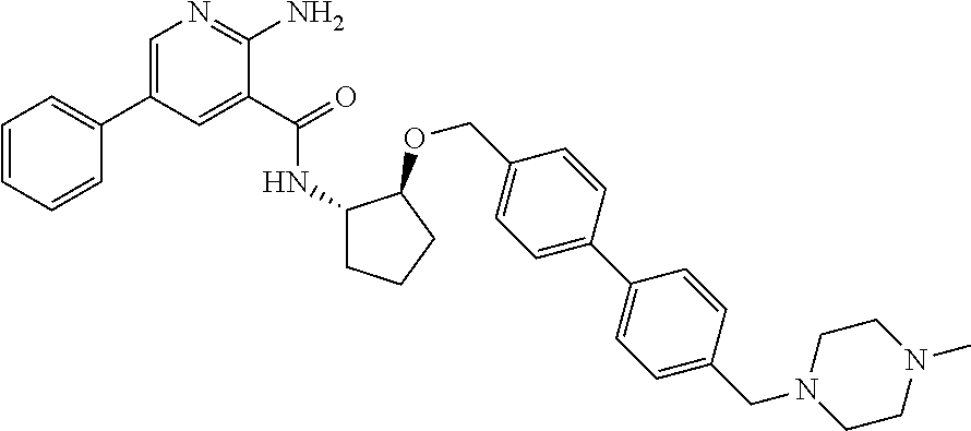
C1=C(C2=CC=CC=C2)C=C(C(=O)NC2CCCC2OCC2=CC=C(C3=CC=C(CN4CCN(C)CC4)C=C3)C=C2)C(N)=N1
